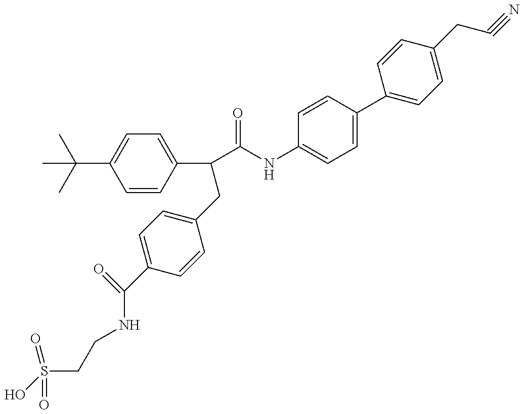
OS(CCNC(C1=CC=C(CC(C(=O)NC2=CC=C(C3=CC=C(CC#N)C=C3)C=C2)C2=CC=C(C(C)(C)C)C=C2)C=C1)=O)(=O)=O
